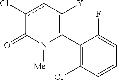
C1(C2=C([Y])cc(Cl)C(=O)N2[Me])=C(Cl)C=CC=C1F
